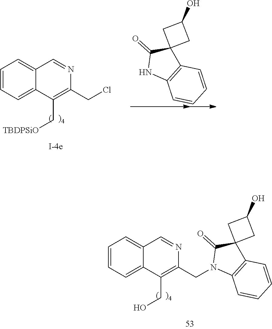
C1=CC=C2C(=C1)C=NC(CCl)=C2C[TBDPSiO].N1C2=C(C3(C1=O)CC(O)C3)C=CC=C2.N1(CC2=C(CO)C3=CC=CC=C3C=N2)C2=C(C3(C1=O)CC(O)C3)C=CC=C2
